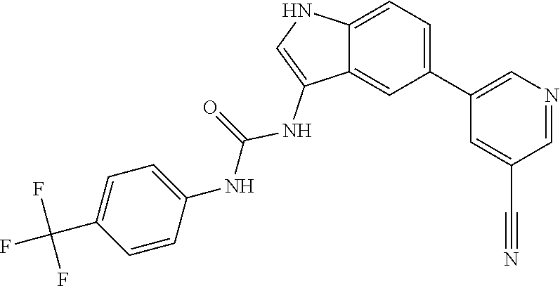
N(C1=CC=C(C(F)(F)F)C=C1)C(=O)NC1=CNC2=CC=C(C3=CN=CC(C#N)=C3)C=C12
